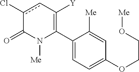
C1(C2=C([Y])cc(Cl)C(=O)N2[Me])=CC=C(OCCO[Me])C=C1[Me]
